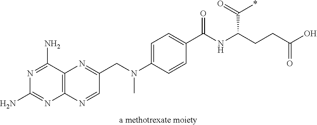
N1=C(N)C2=C(N=C1N)N=CC(CN(C)C1=CC=C(C(NC(CCC(=O)O)C(=O)*)=O)C=C1)=N2
